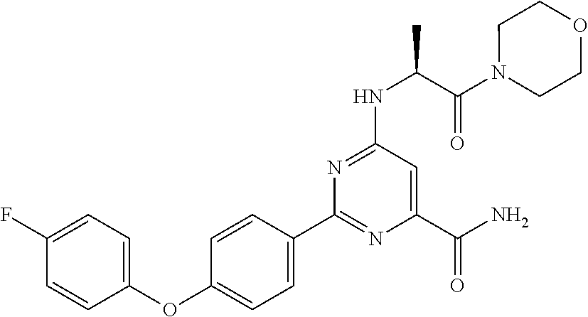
C1=C(F)C=CC(OC2=CC=C(C3=NC(C(N)=O)=CC(NC(C(N4CCOCC4)=O)C)=N3)C=C2)=C1
